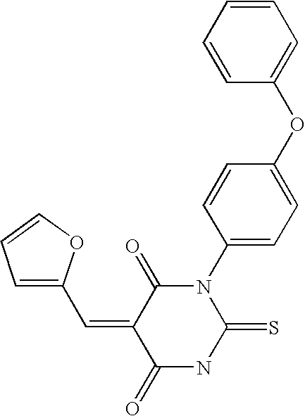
C1=C(C=C2C(=O)N(C3=CC=C(OC4=CC=CC=C4)C=C3)C(=S)NC2=O)OC=C1
